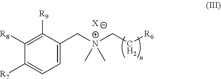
C1=C(C[N+](CC[R6])(C)C)C([R9])=C([R8])C([R7])=C1.[X]
